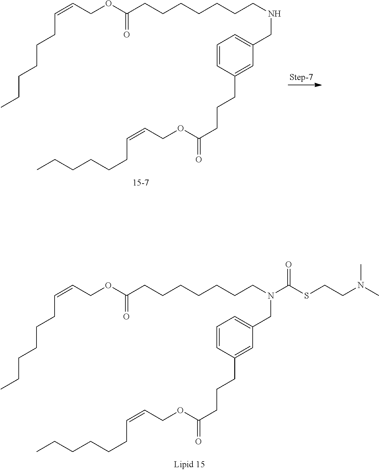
C1=CC(CCCC(=O)OCC=CCCCCCC)=CC(CNCCCCCCCC(OCC=CCCCCCC)=O)=C1.C1=CC(CCCC(=O)OCC=CCCCCCC)=CC(CN(CCCCCCCC(OCC=CCCCCCC)=O)C(SCCN(C)C)=O)=C1
